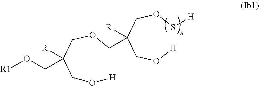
O([R1])CC([R])(COCC(COS[H])(CO[H])[R])CO[H]
